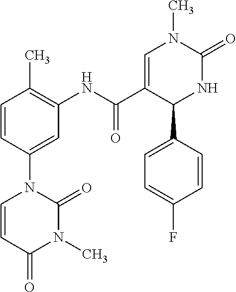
C1=CC(C)=C(NC(C2=CN(C)C(=O)NC2C2=CC=C(F)C=C2)=O)C=C1N1C=CC(=O)N(C)C1=O
